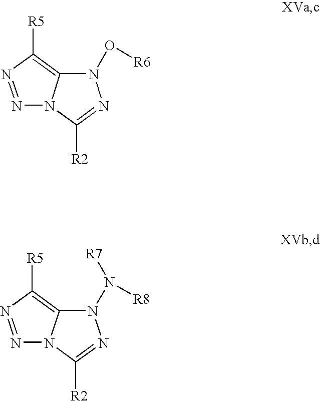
N1=NC([R5])=C2N1C([R2])=NN2O[R6].N1=NC([R5])=C2N1C([R2])=NN2N([R8])[R7]
